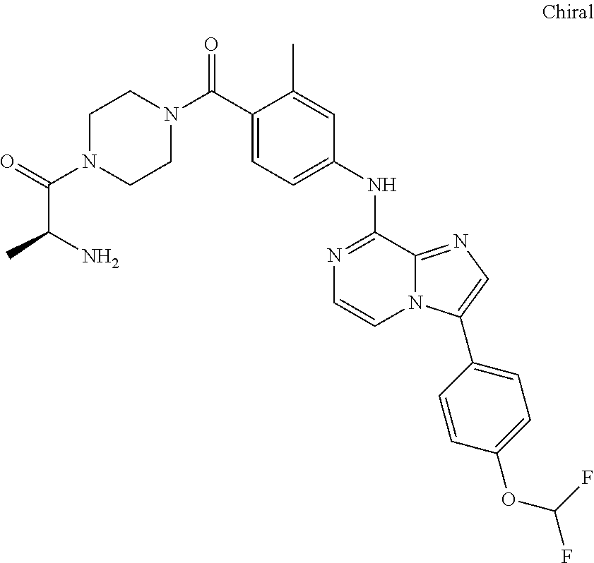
C(C1=CC=C(NC2=NC=CN3C2=NC=C3C2=CC=C(OC(F)F)C=C2)C=C1C)(=O)N1CCN(C(=O)C(N)C)CC1
